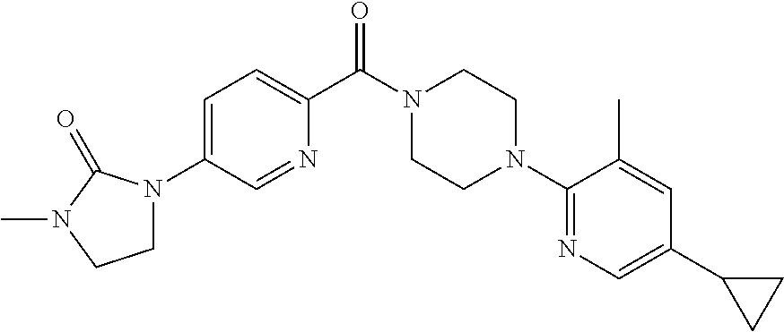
C1=C(N2CCN(C)C2=O)C=NC(C(N2CCN(C3=NC=C(C4CC4)C=C3C)CC2)=O)=C1
